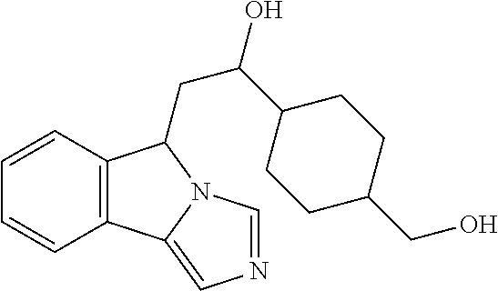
C12=C(C=CC=C1)C(CC(O)C1CCC(CO)CC1)N1C2=CN=C1
